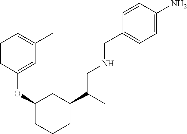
C1=CC(OC2CC(C(CNCC3=CC=C(N)C=C3)C)CCC2)=CC(C)=C1
